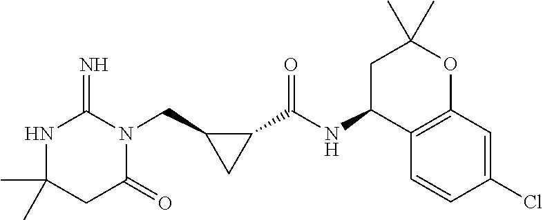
CC1(C)NC(=N)N(CC2CC2C(NC2C3=C(OC(C)(C)C2)C=C(Cl)C=C3)=O)C(=O)C1
